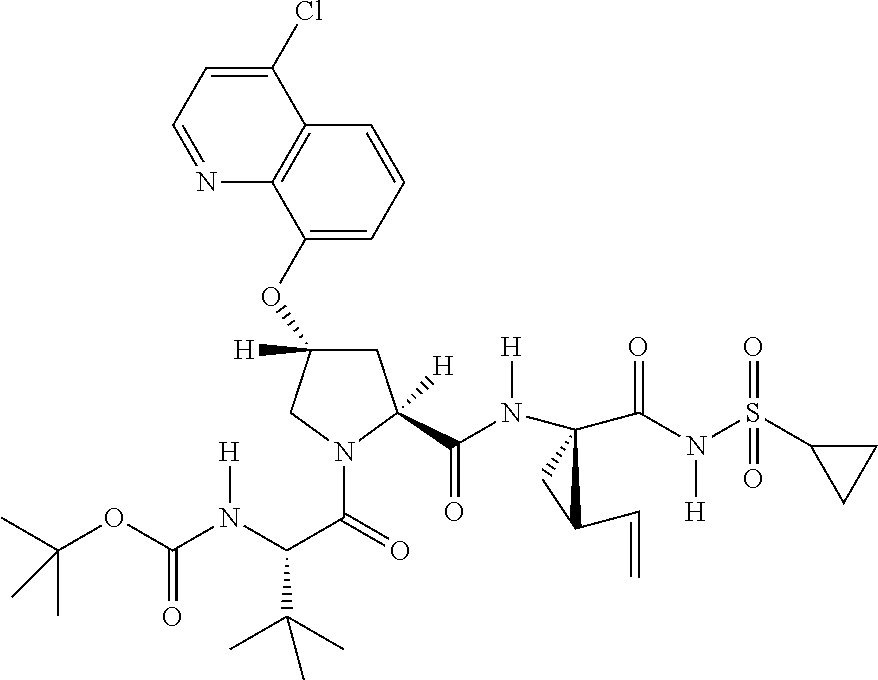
C(N(S(C1CC1)(=O)=O)[H])(=O)C1(N(C(C2([H])CC(OC3=CC=CC4=C3N=CC=C4Cl)([H])CN2C(C(N(C(OC(C)(C)C)=O)[H])C(C)(C)C)=O)=O)[H])CC1C=C
